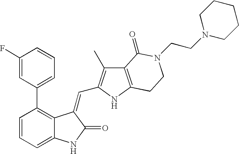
C1=CC(C2=CC=CC(F)=C2)=C2C(=C1)NC(=O)C2=CC1=C(C)C2=C(N1)CCN(CCN1CCCCC1)C2=O
